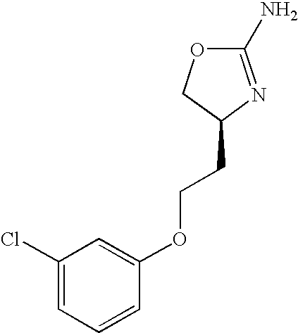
C1(N)=NC(CCOC2=CC(Cl)=CC=C2)CO1
